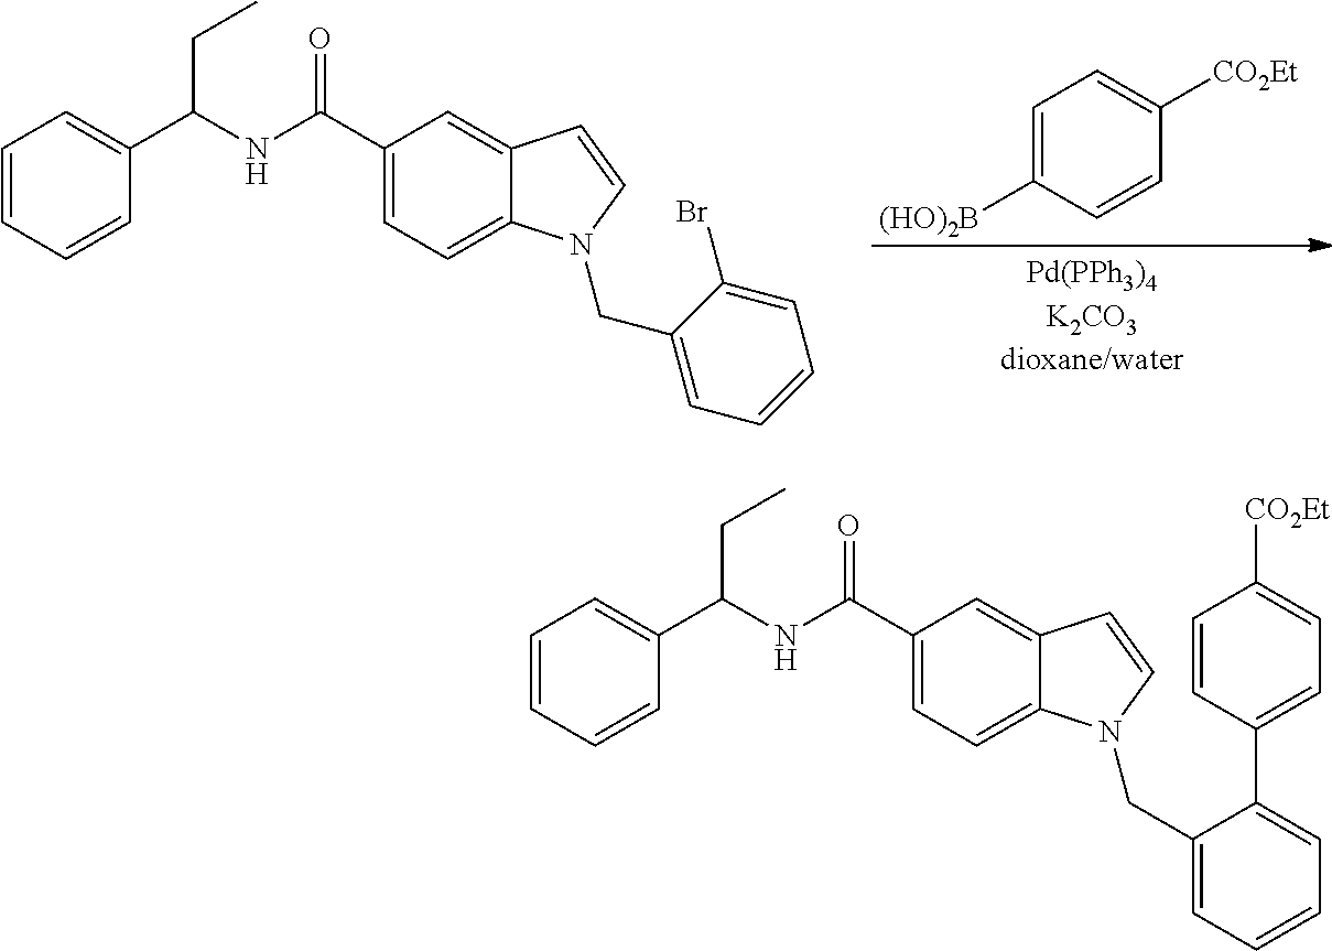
C1=CC=CC(C(NC(C2=CC=C3C(=C2)C=CN3CC2=CC=CC=C2Br)=O)CC)=C1.C1=C([(HO)2B])C=CC([CO2Et])=C1.C1=CC=CC(C(NC(C2=CC=C3C(=C2)C=CN3CC2=CC=CC=C2C2=CC=C([CO2Et])C=C2)=O)CC)=C1
